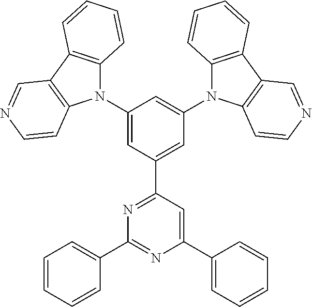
C1(N2C3=C(C4=C2C=CN=C4)C=CC=C3)=CC(C2=NC(C3=CC=CC=C3)=NC(C3=CC=CC=C3)=C2)=CC(N2C3=C(C4=C2C=CN=C4)C=CC=C3)=C1
